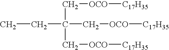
C(C(C[OCO][C17H35])(C[OCO][C17H35])C[OCO][C17H35])C
